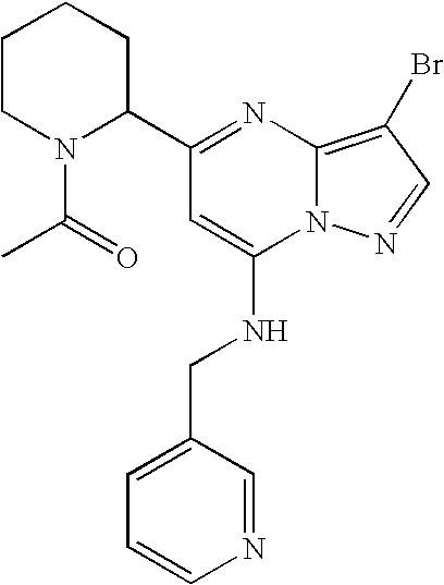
C1=CN=CC(CNC2=CC(C3CCCCN3C(=O)C)=NC3=C(Br)C=NN23)=C1
